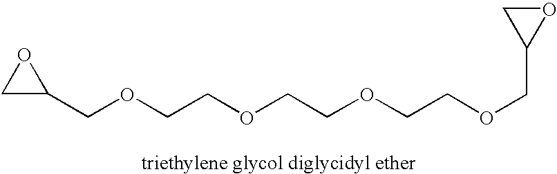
C1(COCCOCCOCCOCC2OC2)OC1
